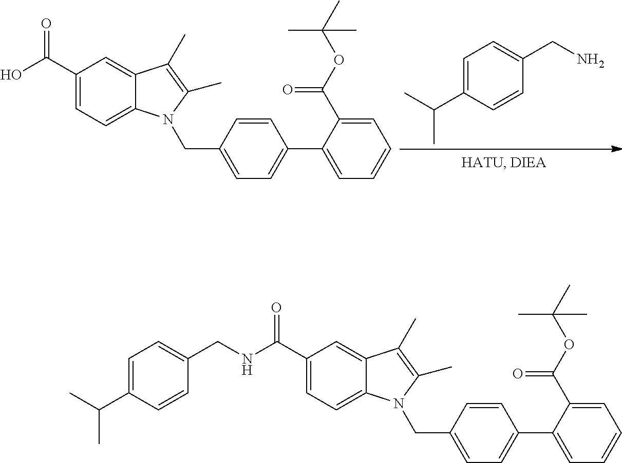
C1=C(C(C)C)C=CC(CNC(C2=CC=C3C(=C2)C(C)=C(C)N3CC2=CC=C(C3=CC=CC=C3C(OC(C)(C)C)=O)C=C2)=O)=C1.OC(C1=CC=C2C(=C1)C(C)=C(C)N2CC1=CC=C(C2=CC=CC=C2C(OC(C)(C)C)=O)C=C1)=O.C(C1=CC=C(CN)C=C1)(C)C
